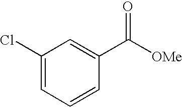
C1(Cl)=CC=CC(C([OMe])=O)=C1
